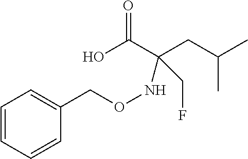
C1=CC=CC(CONC(CF)(CC(C)C)C(O)=O)=C1
